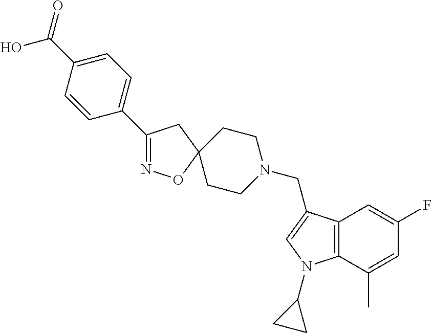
C1(C2=CC=C(C(O)=O)C=C2)=NOC2(C1)CCN(CC1=CN(C3CC3)C3=C1C=C(F)C=C3C)CC2
